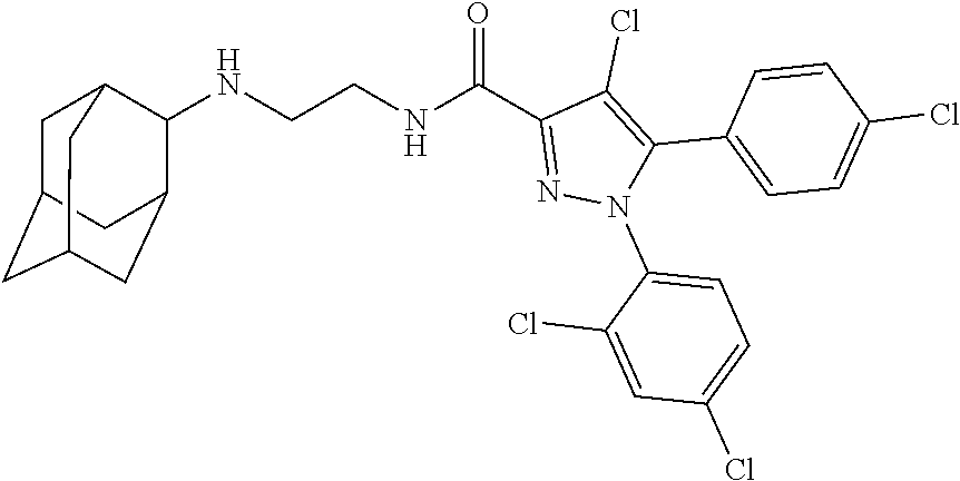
N(CCNC(C1=NN(C2=CC=C(Cl)C=C2Cl)C(C2=CC=C(Cl)C=C2)=C1Cl)=O)C1C2CC3CC(CC1C3)C2
